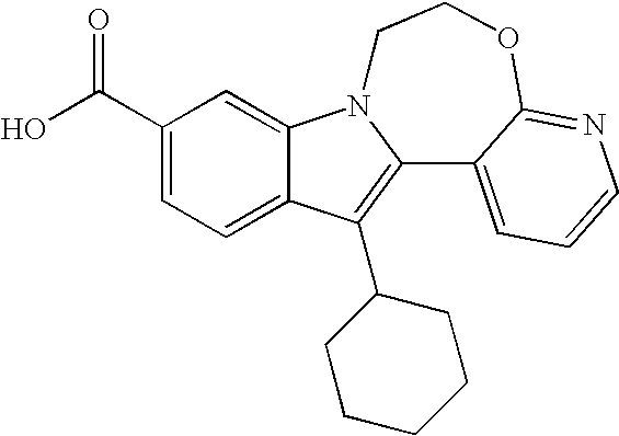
C12=CC=C(C(O)=O)C=C1N1C(=C2C2CCCCC2)C2=CC=CN=C2OCC1
